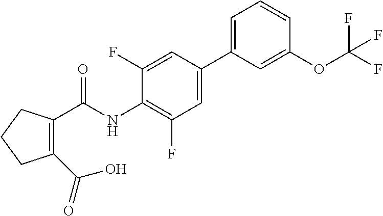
C(NC1=C(F)C=C(C2=CC=CC(OC(F)(F)F)=C2)C=C1F)(C1=C(C(O)=O)CCC1)=O
